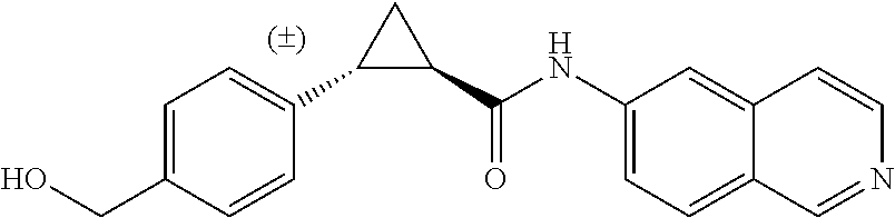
C1=C(CO)C=CC(C2C(C(NC3=CC=C4C(=C3)C=CN=C4)=O)C2)=C1
